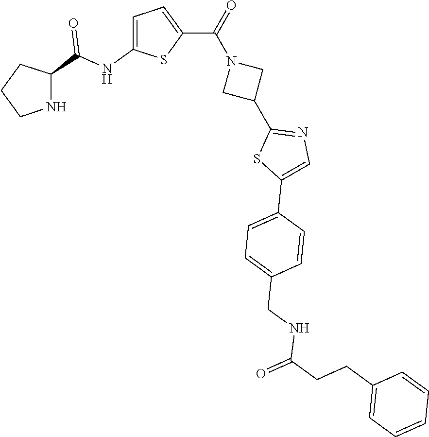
C1CNC(C(NC2=CC=C(C(=O)N3CC(C4=NC=C(C5=CC=C(CNC(CCC6=CC=CC=C6)=O)C=C5)S4)C3)S2)=O)C1
